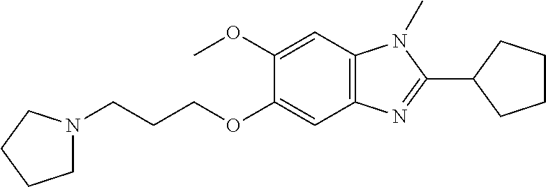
C1N(CCCOC2=CC3=C(C=C2OC)N(C)C(C2CCCC2)=N3)CCC1
